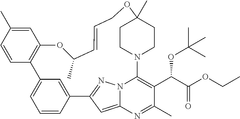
C1=C(C)C=CC2=C1OC(C)C=CCOC1(C)CCN(C3=C(C(C(OCC)=O)OC(C)(C)C)C(C)=NC4=CC(=NN43)C3=CC2=CC=C3)CC1
